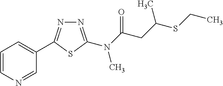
N1=C(N(C(CC(SCC)C)=O)C)SC(C2=CC=CN=C2)=N1
